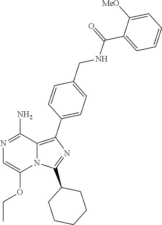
N12C(=C(C3=CC=C(CNC(C4=CC=CC=C4[MeO])=O)C=C3)N=C1C1CCCCC1)C(N)=NC=C2OCC
